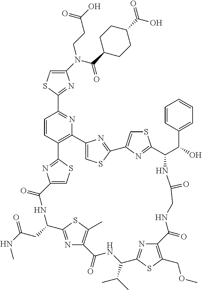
C1(N(C(C2CCC(C(O)=O)CC2)=O)CCC(O)=O)=CSC(C2=NC3=C(C=C2)C2=NC(=CS2)C(=O)NC(CC(NC)=O)C2=NC(=C(C)S2)C(=O)NC(C(C)C)C2=NC(=C(COC)S2)C(=O)NCC(=O)NC(C(C2=CC=CC=C2)O)C2=NC(=CS2)C2=NC3=CS2)=N1
